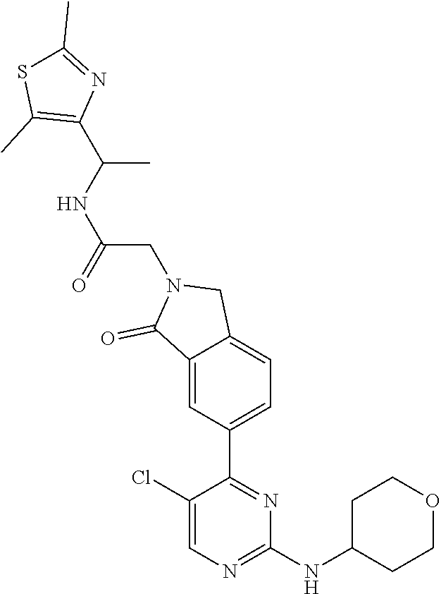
C1(Cl)=CN=C(NC2CCOCC2)N=C1C1=CC=C2C(=C1)C(=O)N(CC(NC(C1=C(C)SC(C)=N1)C)=O)C2
